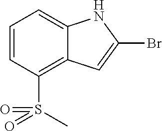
C1=CC(S(=O)(C)=O)=C2C(=C1)NC(Br)=C2
